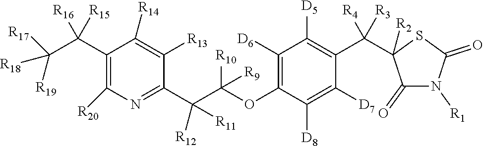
C1(C(C([R19])([R18])[R17])([R16])[R15])=C([R20])N=C(C(C(OC2=C([D6])C([D5])=C(C([R4])([R3])C3([R2])C(=O)N([R1])C(=O)S3)C([D7])=C2[D8])([R10])[R9])([R12])[R11])C([R13])=C1[R14]
